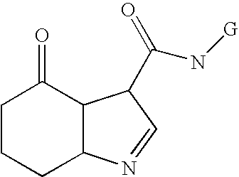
C1CCC2C(C1=O)C(C(=O)N[G])C=N2
